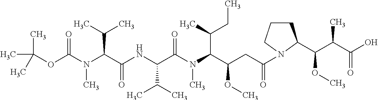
C(C(C(N(C(C(NC(C(N(C(OC(C)(C)C)=O)C)C(C)C)=O)C(C)C)=O)C)C(C)CC)OC)C(=O)N1CCCC1C(C(C(O)=O)C)OC
